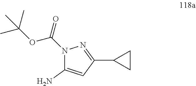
N1(C(OC(C)(C)C)=O)C(N)=CC(C2CC2)=N1
